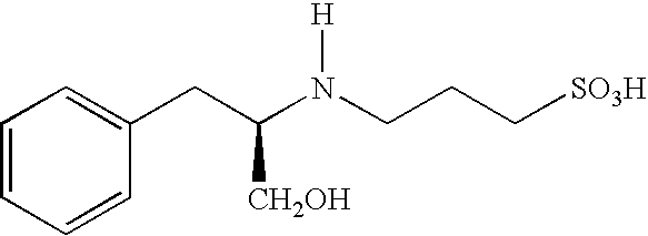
C1(CC(N(CCC[SO3H])[H])[CH2OH])=CC=CC=C1
